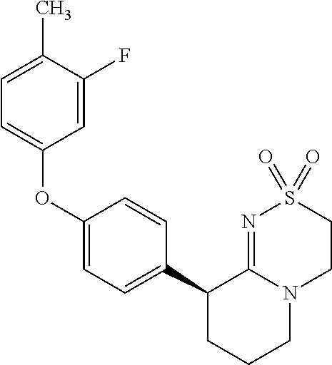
C1=C(C)C(F)=CC(OC2=CC=C(C3CCCN4C3=NS(=O)(=O)CC4)C=C2)=C1
